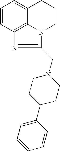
C1=CC2=C3C(=C1)CCCN3C(CN1CCC(C3=CC=CC=C3)CC1)=N2
